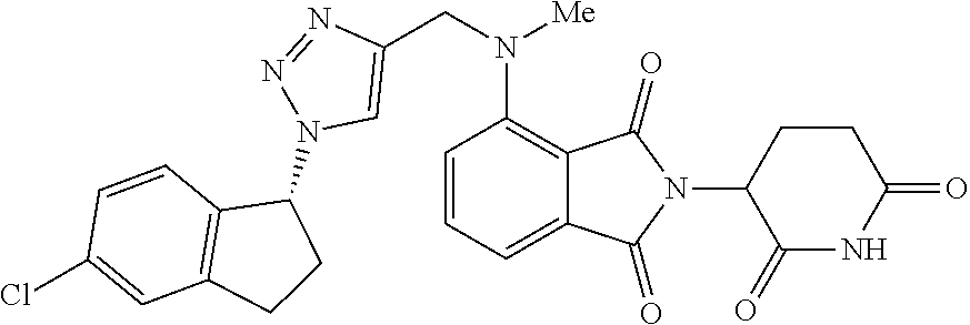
C12=CC=CC(N(CC3=CN(C4C5=C(CC4)C=C(Cl)C=C5)N=N3)[Me])=C1C(=O)N(C1C(=O)NC(=O)CC1)C2=O
